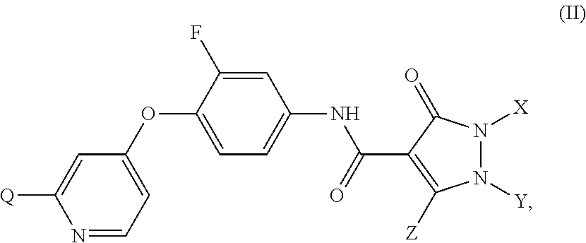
N1=CC=C(OC2=CC=C(NC(=O)C3=C([Z])N([Y])N([X])C3=O)C=C2F)C=C1[Q]
